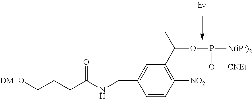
C1=CC([NO2])=C(C(C)OP(O[CNEt])[N(iPr)2])C=C1CNC(CCC[DMTO])=O
